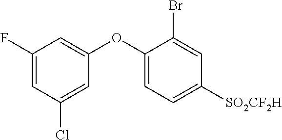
C1(F)=CC(Cl)=CC(OC2=CC=C([SO2CF2H])C=C2Br)=C1
